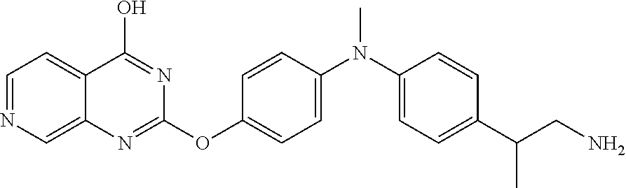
C1=CC(N(C2=CC=C(C(CN)C)C=C2)C)=CC=C1OC1=NC2=CN=CC=C2C(O)=N1
